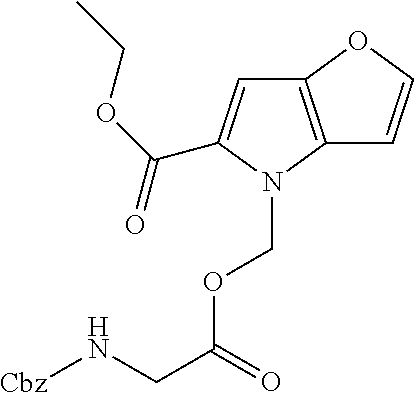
[Cbz]NCC(=O)OCN1C(C(=O)OCC)=CC2=C1C=CO2
